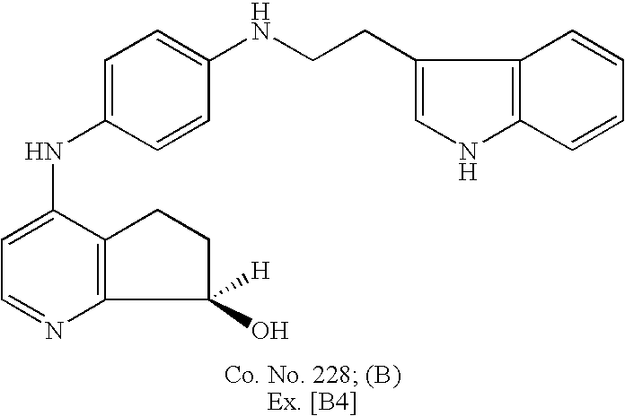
C1=C(NC2=CC=C(NCCC3=CNC4=C3C=CC=C4)C=C2)C2=C(N=C1)C(O)([H])CC2
